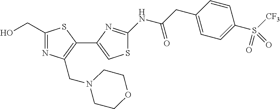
C1(CO)=NC(CN2CCOCC2)=C(C2=CSC(NC(CC3=CC=C(S(=O)([CF3])=O)C=C3)=O)=N2)S1
